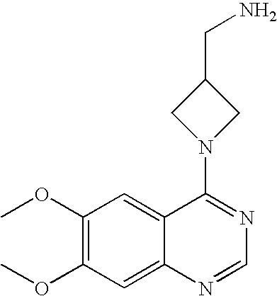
C1(OC)=C(OC)C=C2C(=C1)C(N1CC(CN)C1)=NC=N2
